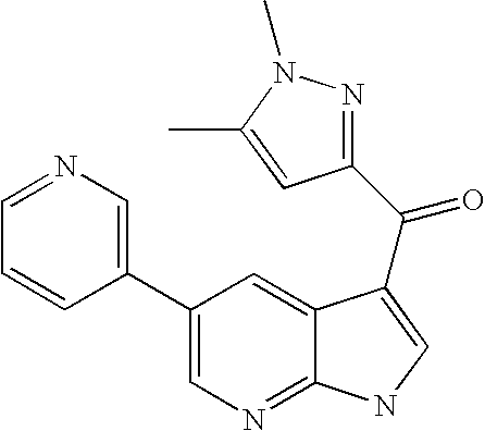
C1=NC=C(C2=CN=C3C(=C2)C(C(=O)C2=NN(C)C(C)=C2)=CN3)C=C1
